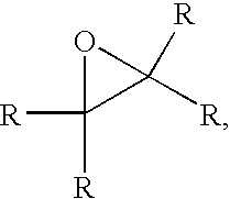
O1C([R])([R])C1([R])[R]
